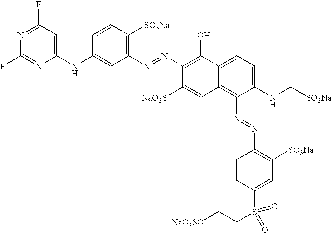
C1=CC([SO3Na])=C(N=NC2=C(O)C3=CC=C(NC[SO3Na])C(N=NC4=C([SO3Na])C=C(S(CC[NaO3SO])(=O)=O)C=C4)=C3C=C2[NaO3S])C=C1NC1=CC(F)=NC(F)=N1
